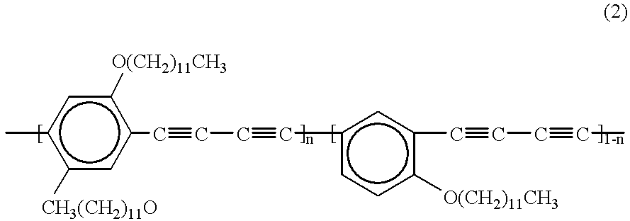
Cc1c([CH3(CH2)11O])cc(C#CC#Cc2ccc([O(CH2)11CH3])c(C#CC#CC)c2)c([O(CH2)11CH3])c1
